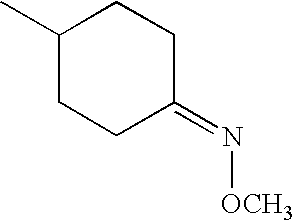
C1(C)CCC(=N[OCH3])CC1
